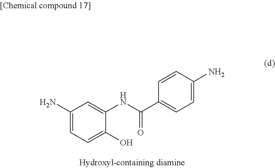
C1(N)=CC=C(O)C(NC(C2=CC=C(N)C=C2)=O)=C1
